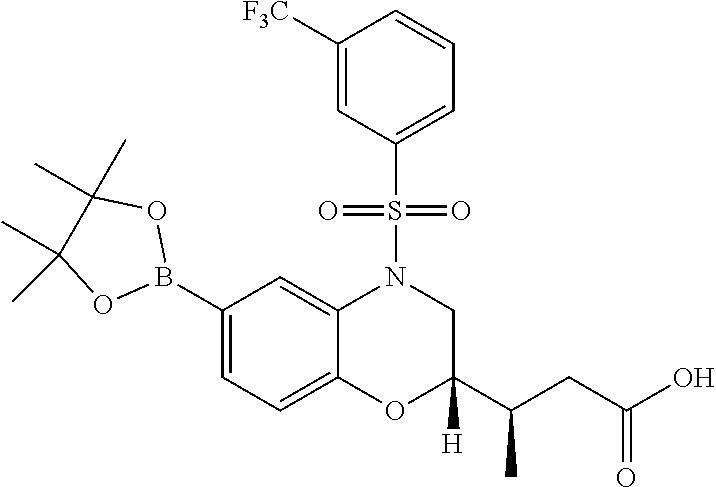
C1([F3C])=CC(S(=O)(=O)N2C3=CC(B4OC(C)(C)C(C)(C)O4)=CC=C3OC(C(CC(O)=O)C)([H])C2)=CC=C1
